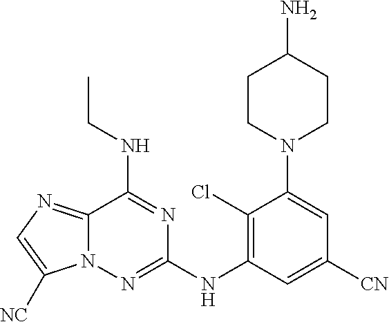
C12=NC=C([NC])N1N=C(NC1=C(Cl)C(N3CCC(N)CC3)=CC([CN])=C1)N=C2NCC
